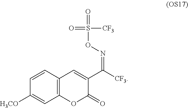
C1=CC2=C(C=C1[H3CO])OC(=O)C(C([CF3])=NOS(=O)(=O)[CF3])=C2
